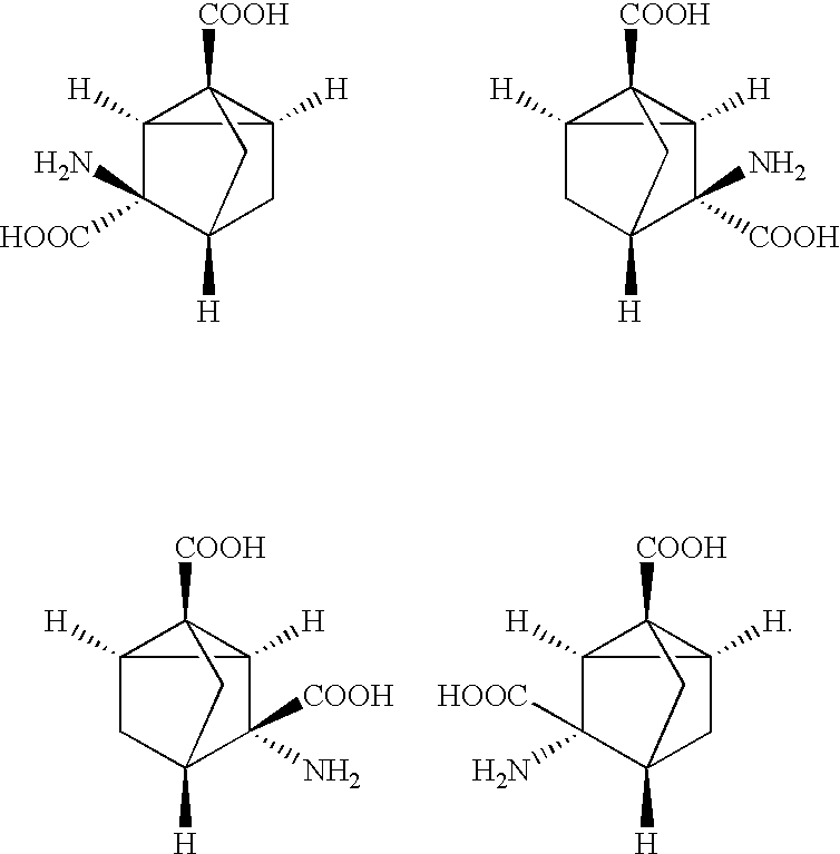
C12([H])C([HOOC])(N)C3([H])CC1([H])C2([COOH])C3.C12([H])CC3([H])C([COOH])(N)C1([H])C2([COOH])C3.C12([H])CC3([H])C(N)([COOH])C1([H])C2([COOH])C3.C12([H])C(N)([HOOC])C3([H])CC1([H])C2([COOH])C3
